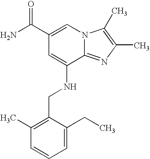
C1(C(N)=O)=CN2C(=NC(C)=C2C)C(NCC2=C(C)C=CC=C2CC)=C1
